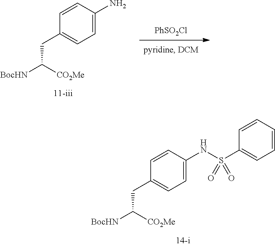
C1(CC([BocHN])[CO2Me])=CC=C(NS(C2=CC=CC=C2)(=O)=O)C=C1.[PhSO2Cl].C1(CC([BocHN])[CO2Me])=CC=C(N)C=C1
